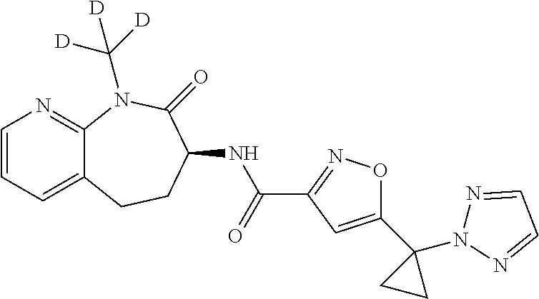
C1=CC=C2C(=N1)N(C([D])([D])[D])C(=O)C(NC(C1=NOC(C3(N4N=CC=N4)CC3)=C1)=O)CC2
